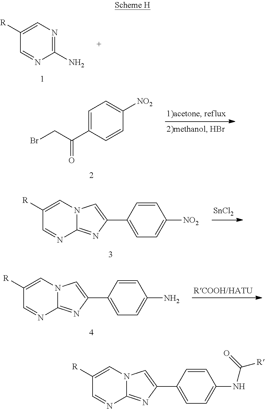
C1(N)=NC=C([R])C=N1.C1=C(C(CBr)=O)C=CC([NO2])=C1.C1=CC(C2=CN3C(=N2)N=CC([R])=C3)=CC=C1[NO2].[SnCl2].[RCOOH/HATU].C1=CC(C2=CN3C(=N2)N=CC([R])=C3)=CC=C1N.C1=CC(C2=CN3C(=N2)N=CC([R])=C3)=CC=C1NC([R])=O
